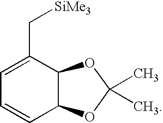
C12C(C(C[SiMe3])=CC=C1)OC(C)(C)O2
